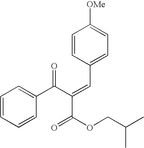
C1=CC=CC(C(C(=CC2=CC=C([OMe])C=C2)C(OCC(C)C)=O)=O)=C1
